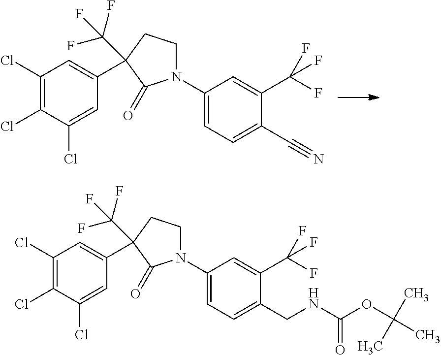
N1(C2=CC=C(C#N)C(C(F)(F)F)=C2)CCC(C2=CC(Cl)=C(Cl)C(Cl)=C2)(C(F)(F)F)C1=O.N1(C2=CC=C(CNC(=O)OC(C)(C)C)C(C(F)(F)F)=C2)CCC(C2=CC(Cl)=C(Cl)C(Cl)=C2)(C(F)(F)F)C1=O
